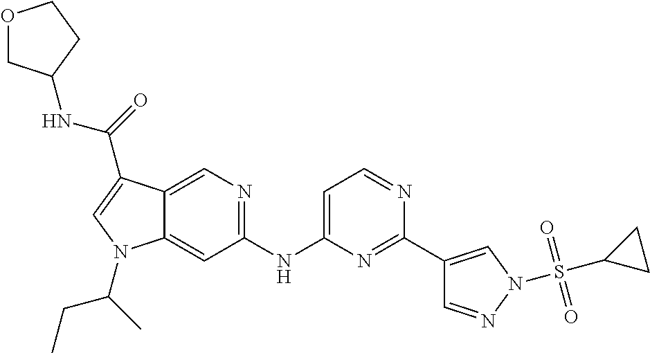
C1(NC2=CC=NC(C3=CN(S(C4CC4)(=O)=O)N=C3)=N2)=NC=C2C(=C1)N(C(C)CC)C=C2C(=O)NC1COCC1
